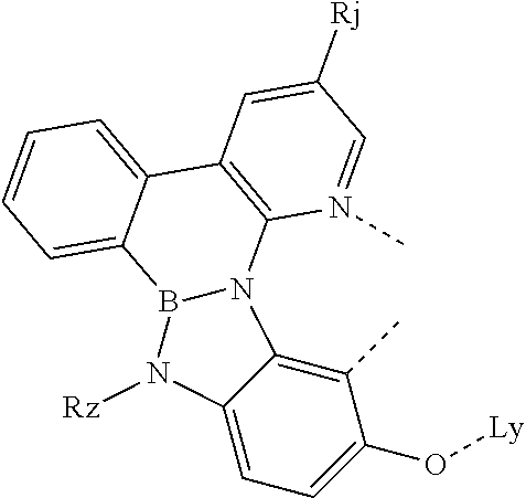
C1(C)=C2C(=CC=C1O[Ly])N([Rz])B1N2C2=C(C=C([Rj])C=N2C)C2=CC=CC=C12
